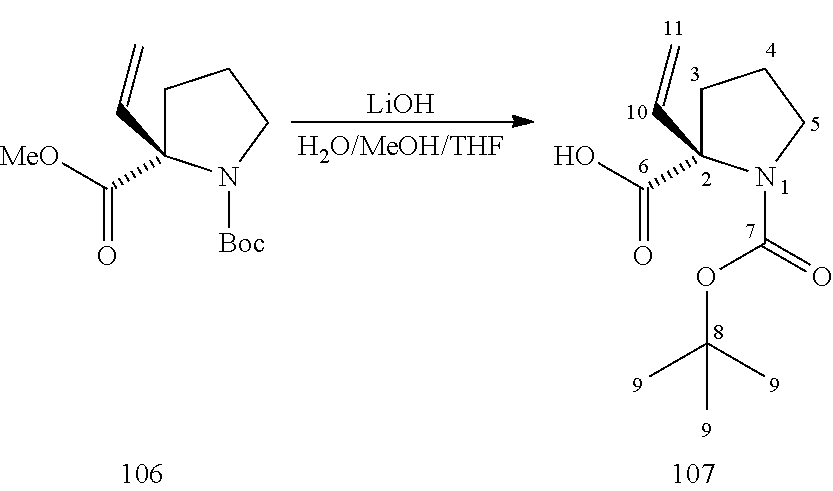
C1C(C(=O)[MeO])(C=C)N([Boc])CC1.C1C(C(=O)O)(C=C)N(C(OC(C)(C)C)=O)CC1.[LiOH]
